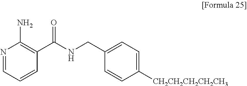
N1=CC=CC(C(NCC2=CC=C([CH2CH2CH2CH2CH3])C=C2)=O)=C1N
